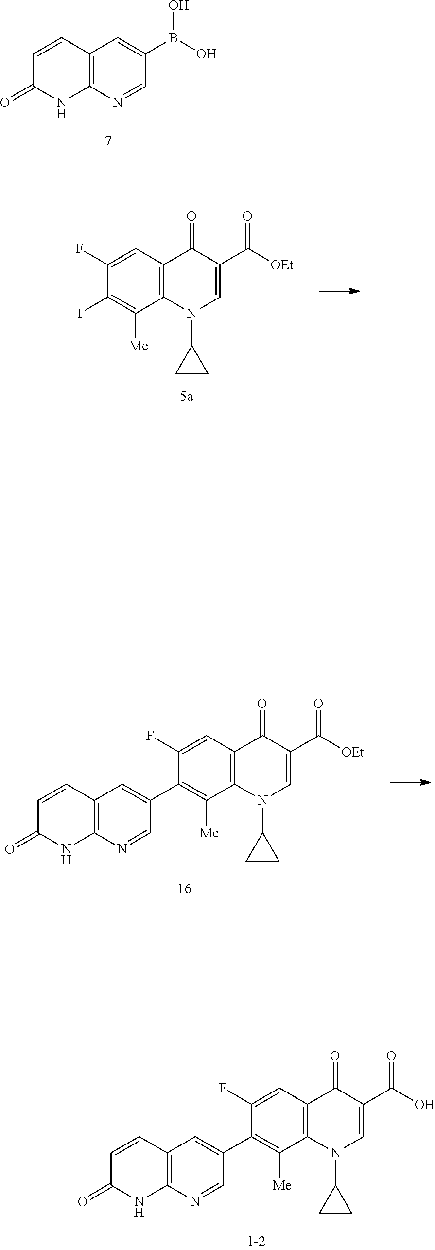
OB(O)C1=CC2=C(N=C1)NC(=O)C=C2.C12=C(C=C(F)C(I)=C1[Me])C(=O)C(C([OEt])=O)=CN2C1CC1.C12=C(C=C(F)C(C3=CC4=C(N=C3)NC(=O)C=C4)=C1[Me])C(=O)C(C([OEt])=O)=CN2C1CC1.C12=C(C=C(F)C(C3=CC4=C(N=C3)NC(=O)C=C4)=C1[Me])C(=O)C(C(O)=O)=CN2C1CC1
